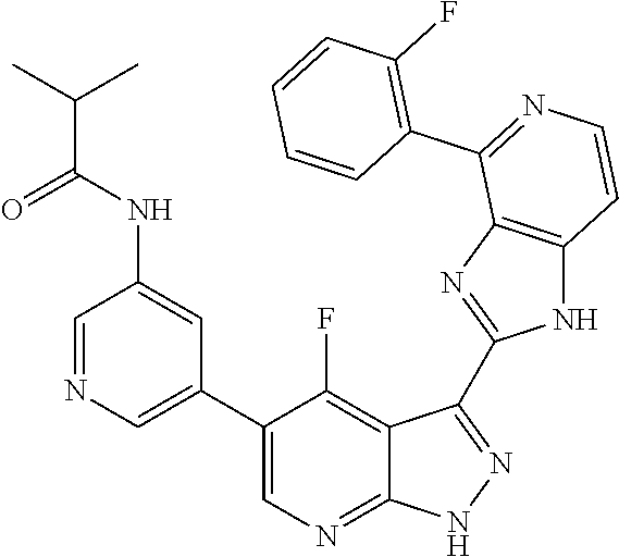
C1=NC=C(C2=CN=C3C(=C2F)C(C2=NC4=C(N2)C=CN=C4C2=C(F)C=CC=C2)=NN3)C=C1NC(C(C)C)=O
